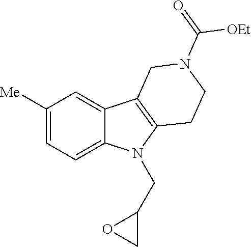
C1OC1CN1C2=CC=C([Me])C=C2C2=C1CCN(C(=O)[OEt])C2
